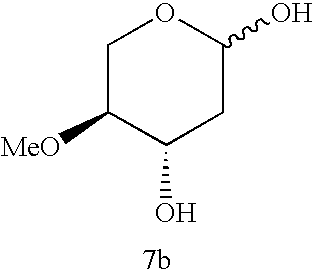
C1C([MeO])C(O)CC(O)O1
